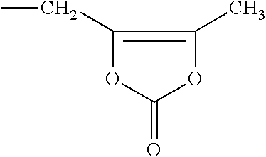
C1(CC)=C(C)OC(=O)O1
